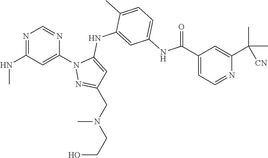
N1=C(NC)C=C(N2N=C(CN(CCO)C)C=C2NC2=CC(NC(C3=CC=NC(C(C)([CN])C)=C3)=O)=CC=C2C)N=C1
